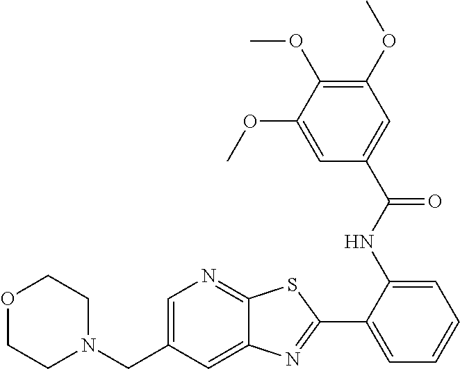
O1CCN(CC2=CN=C3C(=C2)N=C(C2=CC=CC=C2NC(C2=CC(OC)=C(OC)C(OC)=C2)=O)S3)CC1
